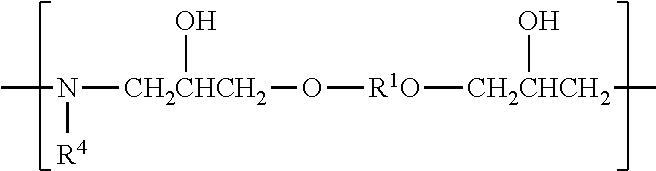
CN([CH2CHCH2](O[R1O][CH2CHCH2](C)O)O)[R4]
